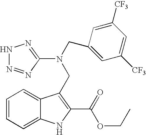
C1=CC=C2C(=C1)C(CN(CC1=CC([CF3])=CC([CF3])=C1)C1=NNN=N1)=C(C(=O)OCC)N2
